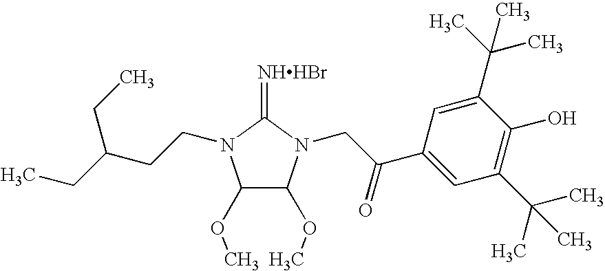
[NHHBr]=C1N(CCC(CC)CC)C(OC)C(OC)N1CC(C1=CC(C(C)(C)C)=C(O)C(C(C)(C)C)=C1)=O
